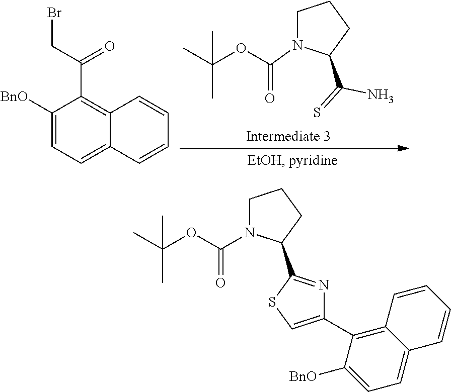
C1N(C(OC(C)(C)C)=O)C(C(=S)N)CC1.C1([BnO])=CC=C2C(=C1C(=O)CBr)C=CC=C2.CC(OC(N1CCCC1C1=NC(C2=C3C(=CC=C2[BnO])C=CC=C3)=CS1)=O)(C)C
